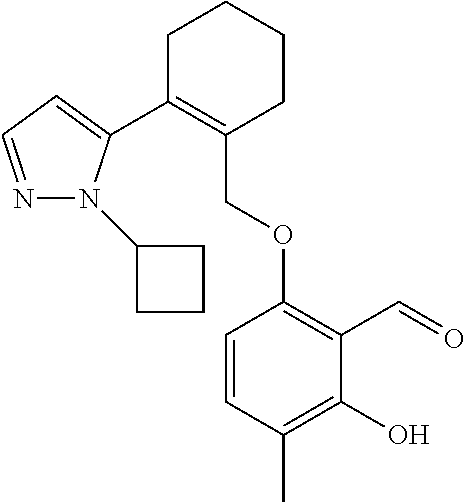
C1C(C2=CC=NN2C2CCC2)=C(COC2=C(C=O)C(O)=C(C)C=C2)CCC1
